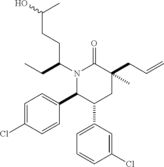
N1(C(CCC(O)C)CC)C(C2=CC=C(Cl)C=C2)C(C2=CC=CC(Cl)=C2)CC(CC=C)(C)C1=O
